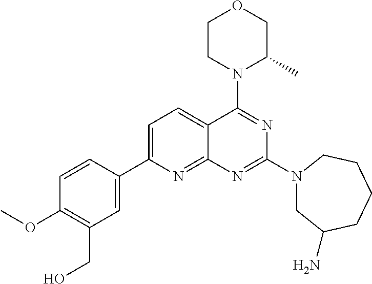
C1=C(C2=CC(CO)=C(OC)C=C2)N=C2C(=C1)C(N1C(C)COCC1)=NC(N1CC(N)CCCC1)=N2
